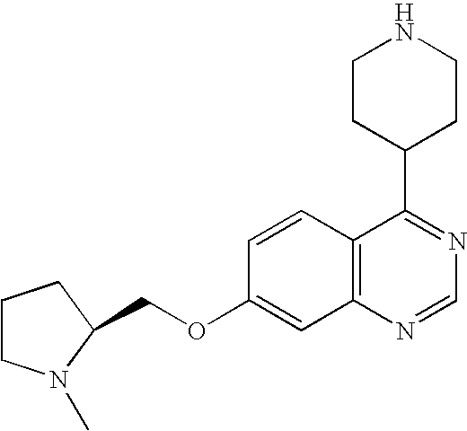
C12=C(N=CN=C1C1CCNCC1)C=C(OCC1N(C)CCC1)C=C2
